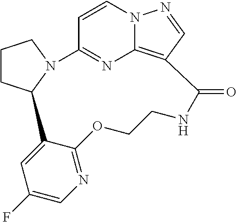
C1CC2N(C1)C1=NC3=C(C=NN3C=C1)C(=O)NCCOC1=NC=C(F)C=C21
